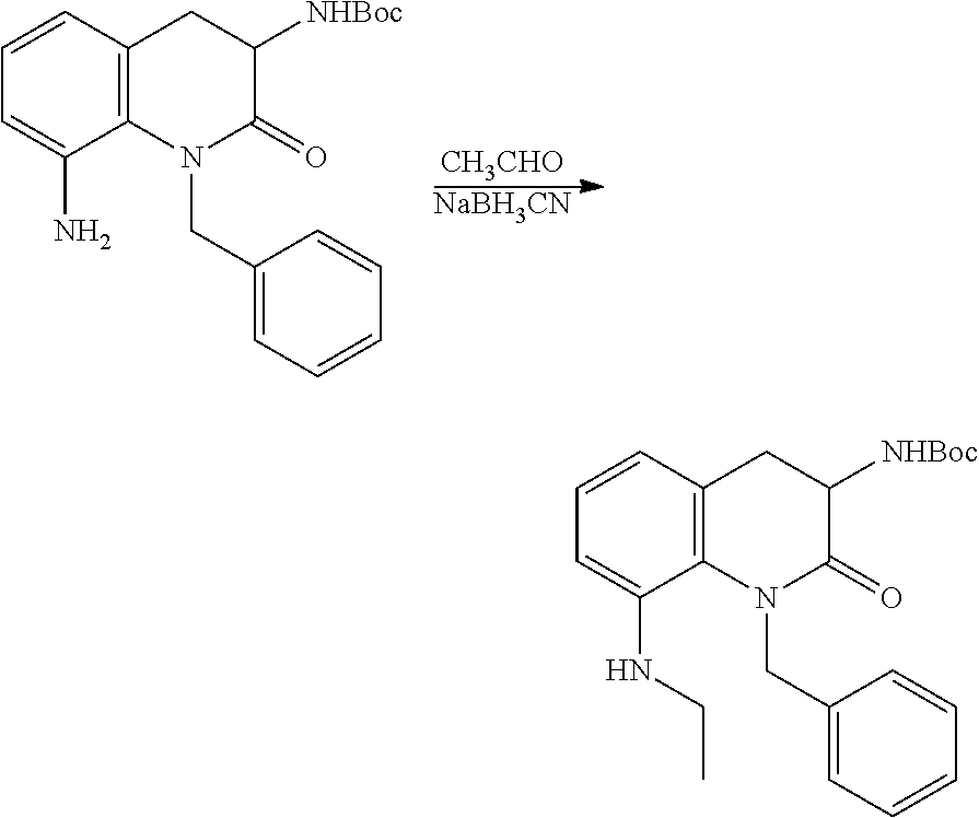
C1=CC2=C(C(NCC)=C1)N(CC1=CC=CC=C1)C(=O)C([NHBoc])C2.C1=CC2=C(C(N)=C1)N(CC1=CC=CC=C1)C(=O)C([NHBoc])C2.[NaBH3CN].[CH3CHO]
